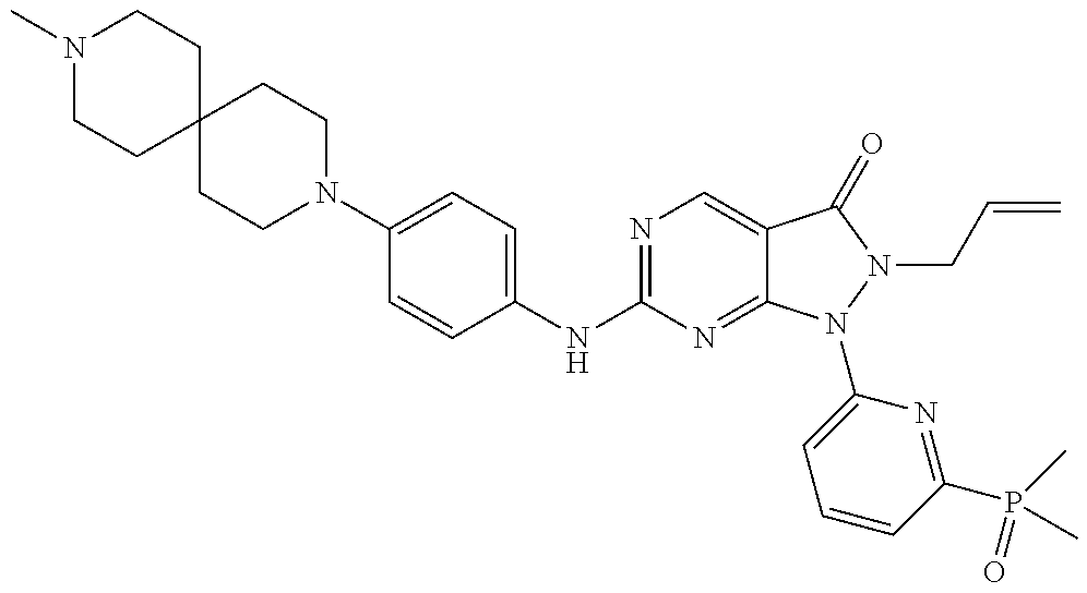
N1(C)CCC2(CC1)CCN(C1=CC=C(NC3=NC=C4C(=N3)N(C3=CC=CC(P(C)(=O)C)=N3)N(CC=C)C4=O)C=C1)CC2
